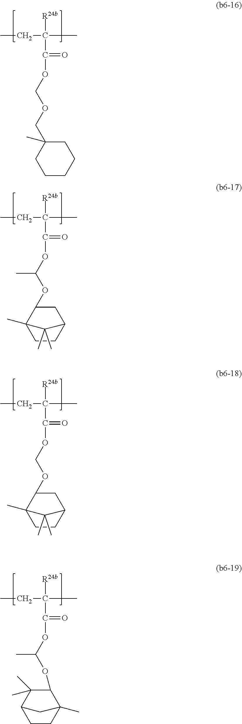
CCC([R24b])(C)C(=O)OCOCC1(C)CCCCC1.CCC([R24b])(C)C(=O)OC(OC1C(C)(C)C2CCC1(C)C2)C.CCC([R24b])(C)C(=O)OC(OC1C2(C)CCC(C1)C2(C)C)C.CCC([R24b])(C)C(=O)OCOC1C2(C)CCC(C1)C2(C)C
